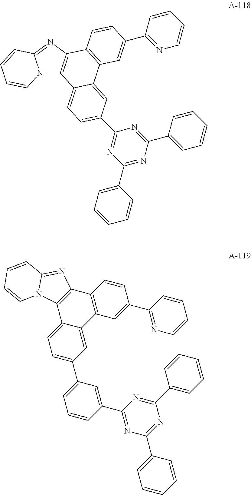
N12C3=C(N=C1C=CC=C2)C1=C(C2=CC(C4=NC(C5=CC=CC=C5)=NC(C5=CC=CC=C5)=N4)=CC=C32)C=C(C2=NC=CC=C2)C=C1.C1(C2=CC=C3C(=C2)C2=C(C4=C3N3C(=N4)C=CC=C3)C=CC(C3=NC=CC=C3)=C2)=CC=CC(C2=NC(C3=CC=CC=C3)=NC(C3=CC=CC=C3)=N2)=C1
